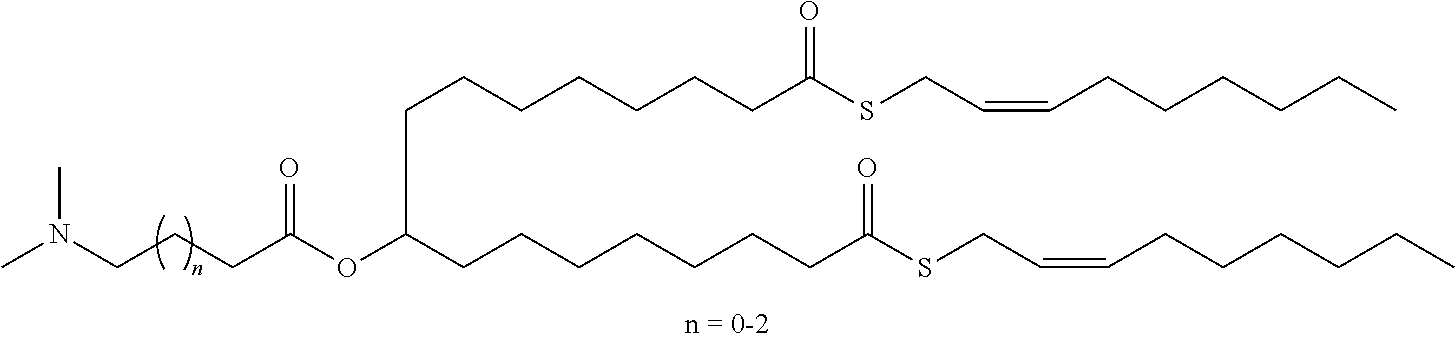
CN(CCCC(OC(CCCCCCCC(SCC=CCCCCCC)=O)CCCCCCCC(SCC=CCCCCCC)=O)=O)C
